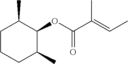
C1CCC(C)C(OC(C(=CC)C)=O)C1C
